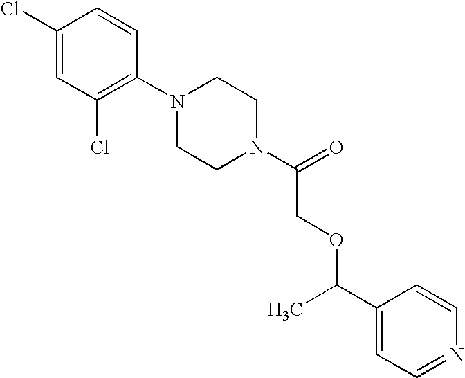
C1(Cl)=CC(Cl)=C(N2CCN(C(=O)COC(C3=CC=NC=C3)C)CC2)C=C1
